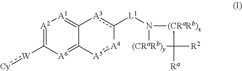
[A2]1=C([W]:[Cy])[A6]=C2C(=[A1]1)[A3]c([L1]N1[(CRaRb)y]C([Ra])([R2])[(CRaRb)x]1)-[A4]:[A5]2
